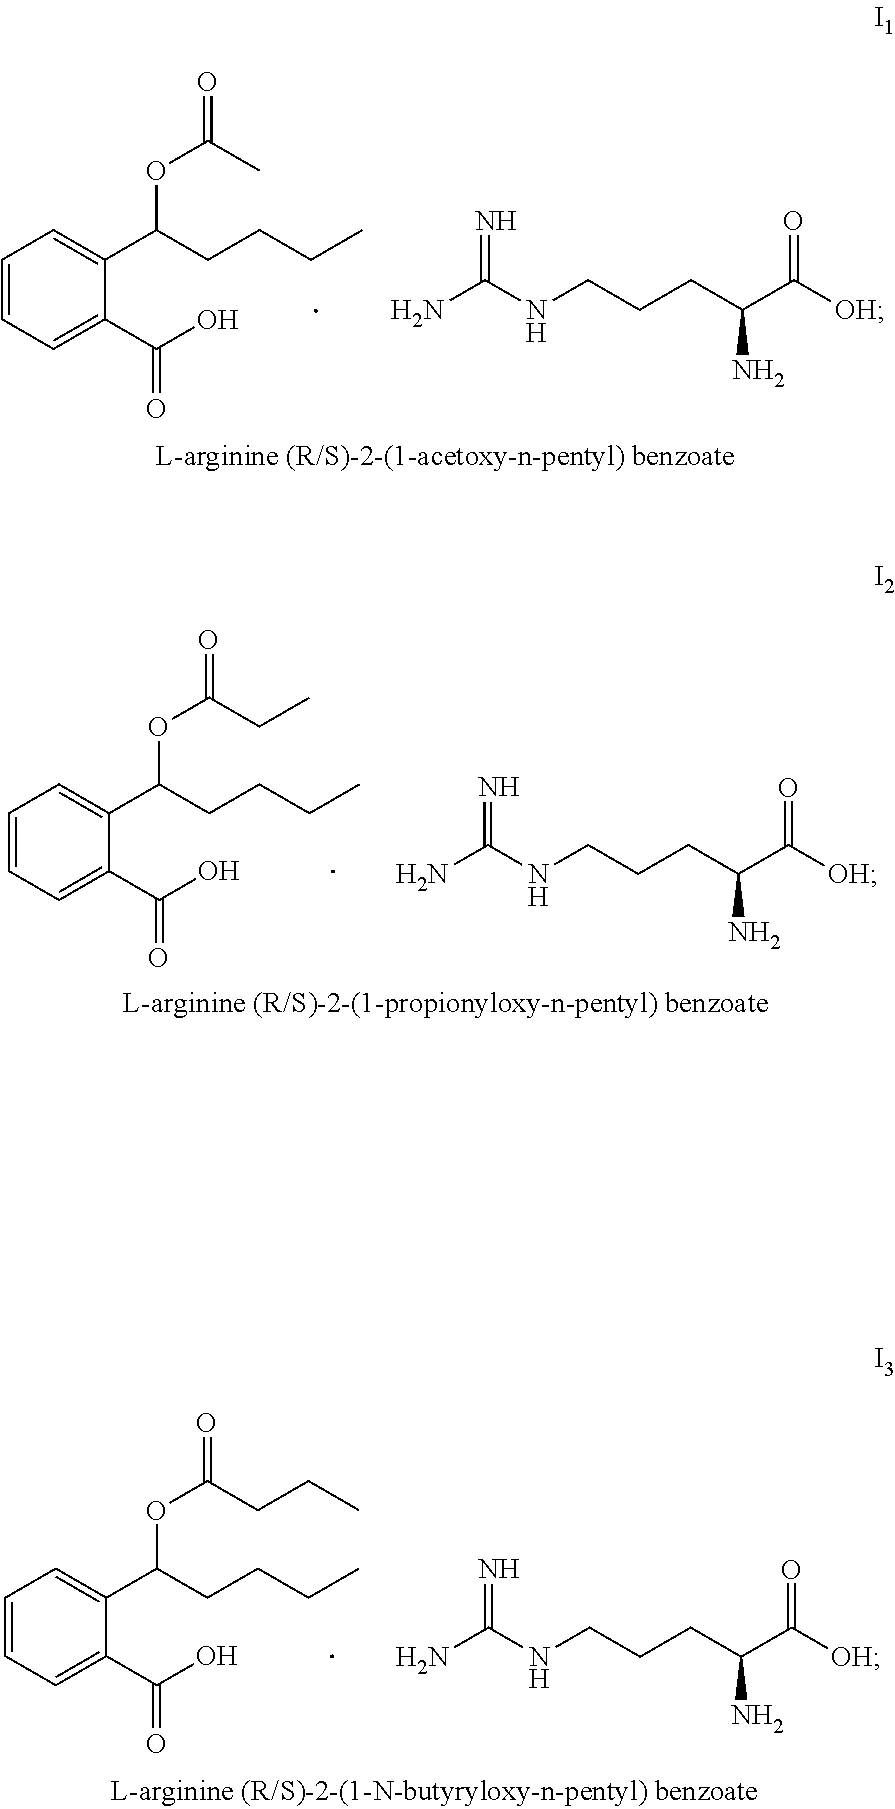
C1=CC=C(C(O)=O)C(C(CCCC)OC(=O)C)=C1.NC(NCCCC(C([OH])=O)N)=N.C1=CC=C(C(O)=O)C(C(CCCC)OC(CC)=O)=C1.NC(NCCCC(C([OH])=O)N)=N.C1=CC=C(C(O)=O)C(C(CCCC)OC(CCC)=O)=C1.NC(NCCCC(C([OH])=O)N)=N
